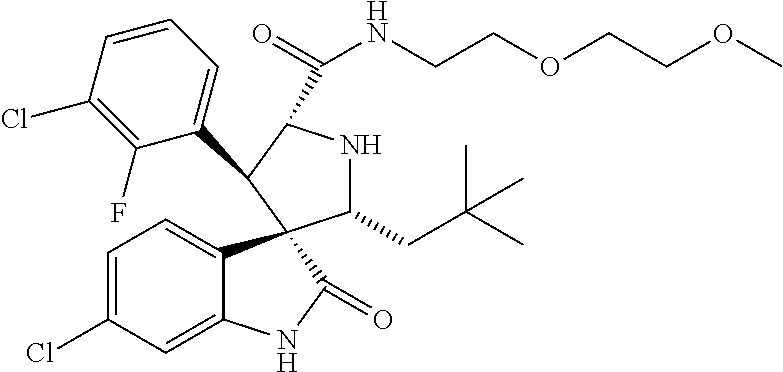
C1=C2C(=CC=C1Cl)C1(C(=O)N2)C(CC(C)(C)C)NC(C(=O)NCCOCCOC)C1C1=CC=CC(Cl)=C1F
